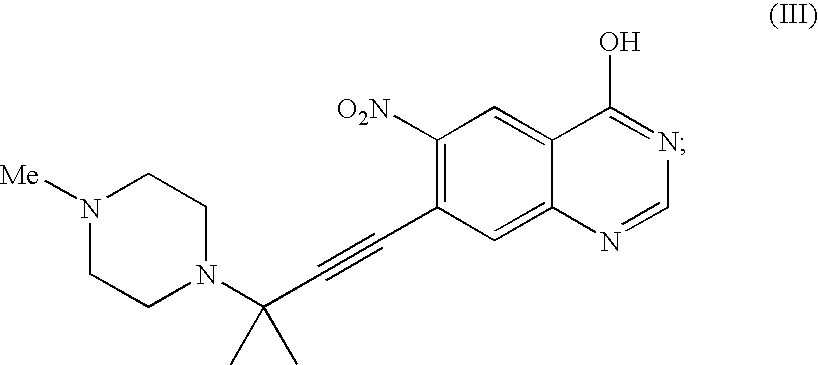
N1([Me])CCN(C(C#CC2=C([O2N])C=C3C(=C2)N=CN=C3O)(C)C)CC1
